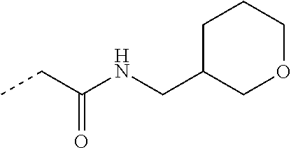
CCC(NCC1CCCOC1)=O
